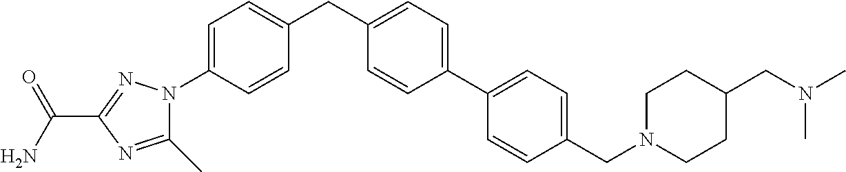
C(C1=NN(C2=CC=C(CC3=CC=C(C4=CC=C(CN5CCC(CN(C)C)CC5)C=C4)C=C3)C=C2)C(C)=N1)(N)=O
